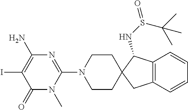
C1(=O)N(C)C(N2CCC3(CC2)CC2=C(C3NS(=O)C(C)(C)C)C=CC=C2)=NC(N)=C1I
